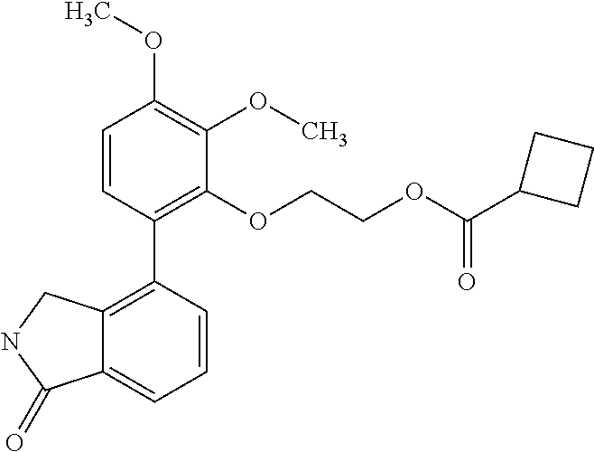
C1=CC(C2=C3C(=CC=C2)C(=O)NC3)=C(OCCOC(C2CCC2)=O)C(OC)=C1OC
